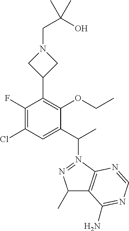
C1(F)=C(Cl)C=C(C(C)N2=NC(C)C3=C2N=CN=C3N)C(OCC)=C1C1CN(CC(O)(C)C)C1
